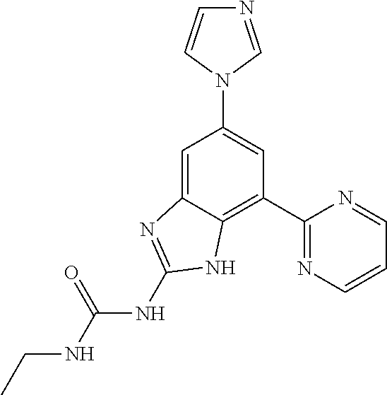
C1(C2=NC=CC=N2)=C2C(=CC(N3C=CN=C3)=C1)N=C(NC(NCC)=O)N2
